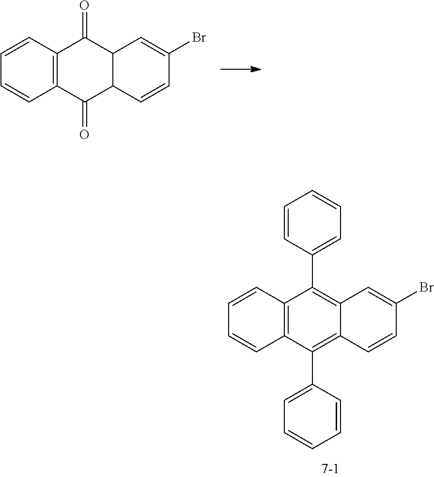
C1=CC2=C(C=C1)C(C1=CC=CC=C1)=C1C(=C2C2=CC=CC=C2)C=C(Br)C=C1.C1=CC2=C(C=C1)C(=O)C1C(C2=O)C=C(Br)C=C1
